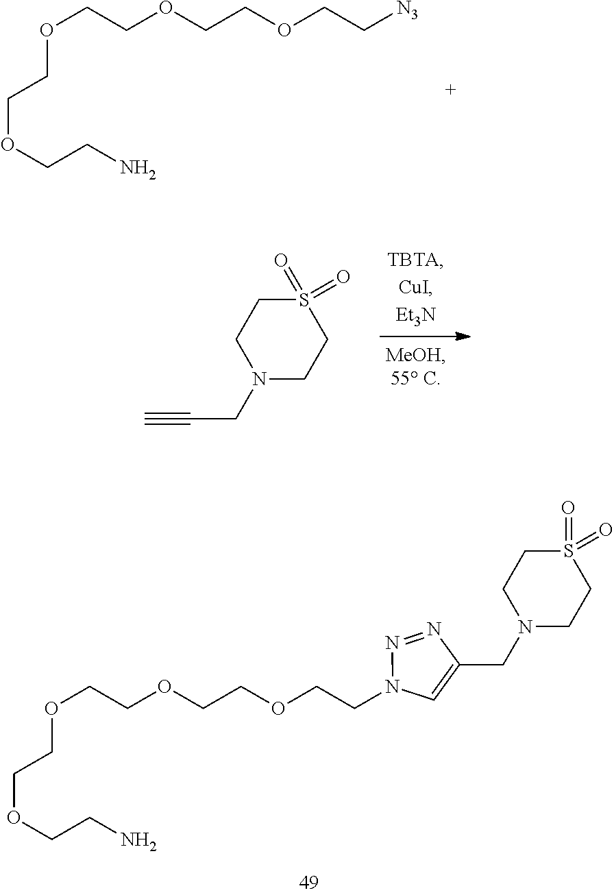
N1(CC#C)CCS(=O)(=O)CC1.O(CCOCC[N3])CCOCCOCCN.O(CCOCCN1C=C(CN2CCS(=O)(=O)CC2)N=N1)CCOCCOCCN
